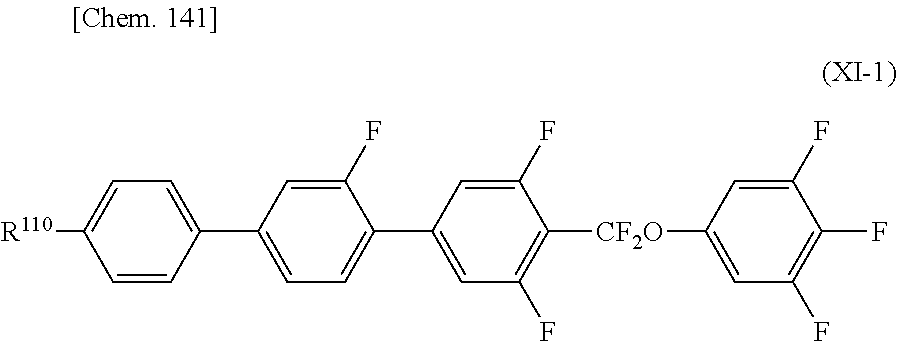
C1(C2=CC=C(C3=CC=C([R110])C=C3)C=C2F)=CC(F)=C([CF2O]C2=CC(F)=C(F)C(F)=C2)C(F)=C1
